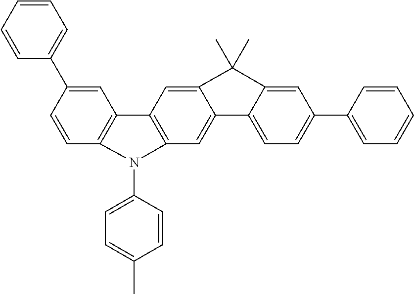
C1=C(C2=CC=CC=C2)C=CC2=C1C1=C(C=C3C(=C1)C(C)(C)C1=CC(C4=CC=CC=C4)=CC=C31)N2C1=CC=C(C)C=C1
